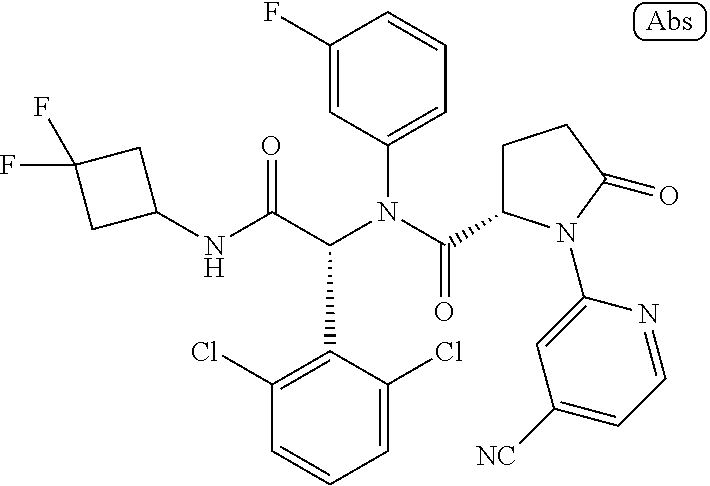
C1(NC(C(N(C(=O)C2CCC(=O)N2C2=CC([NC])=CC=N2)C2=CC=CC(F)=C2)C2=C(Cl)C=CC=C2Cl)=O)CC(F)(F)C1
